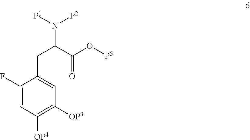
C1(F)=CC([OP4])=C([OP3])C=C1CC(N([P1])[P2])C(O[P5])=O
